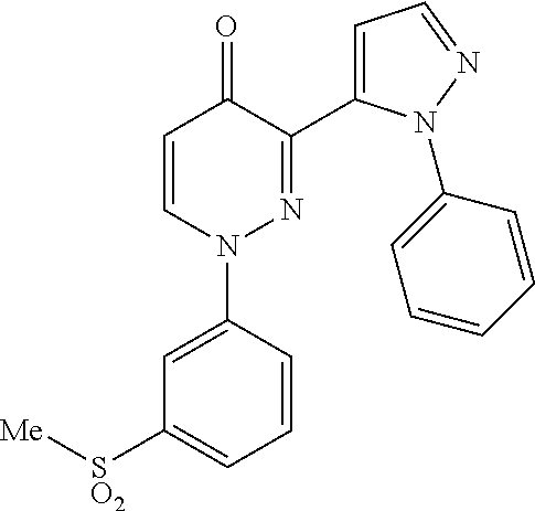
C1=CN(C2=CC([SO2][Me])=CC=C2)N=C(C2=CC=NN2C2=CC=CC=C2)C1=O
